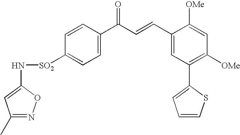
N([SO2]C1=CC=C(C(C=CC2=CC(C3=CC=CS3)=C([OMe])C=C2[OMe])=O)C=C1)C1=CC(C)=NO1
